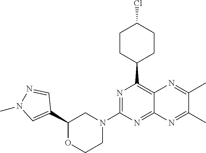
C1(C2=CN(C)N=C2)OCCN(C2=NC(C3CCC(Cl)CC3)=C3C(=N2)N=C(C)C(C)=N3)C1
